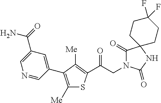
C(CN1C(=O)C2(NC1=O)CCC(F)(F)CC2)(=O)C1=C([Me])C(C2=CC(C(=O)N)=CN=C2)=C([Me])S1
